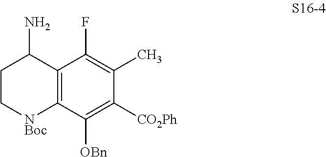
C12=C(C([OBn])=C([CO2Ph])C(C)=C1F)[NBoc]CCC2N
